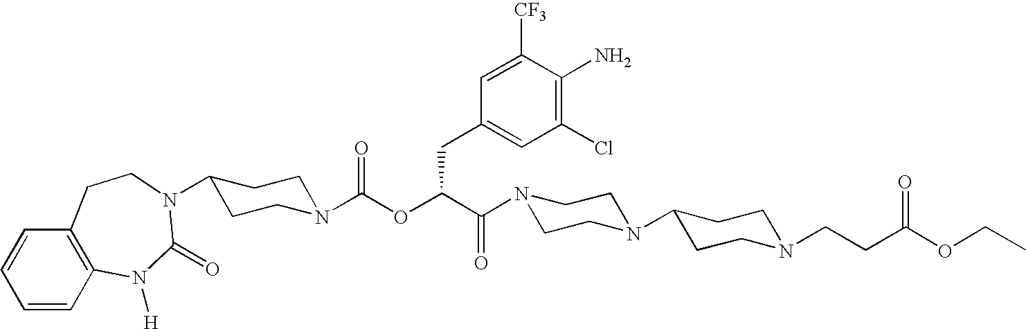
N1(C(C(OC(N2CCC(N3C(=O)N([H])C4=C(C=CC=C4)CC3)CC2)=O)CC2=CC(Cl)=C(N)C([CF3])=C2)=O)CCN(C2CCN(CCC(OCC)=O)CC2)CC1
